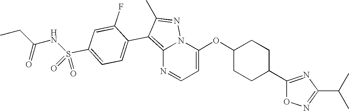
C12=C(C3=CC=C(S(NC(CC)=O)(=O)=O)C=C3F)C(C)=NN1C(OC1CCC(C3=NC(C(C)C)=NO3)CC1)=CC=N2
